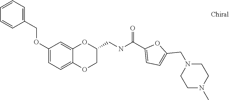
C1=CC=C(COC2=CC=C3C(=C2)OC(CNC(C2=CC=C(CN4CCN(C)CC4)O2)=O)CO3)C=C1
